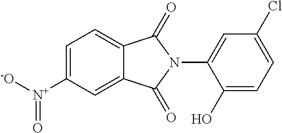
C1=C([N+]([-O])=O)C=C2C(=C1)C(=O)N(C1=CC(Cl)=CC=C1O)C2=O
